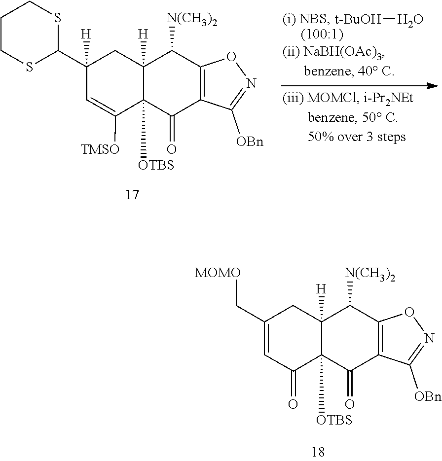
C1=C(C[MOMO])CC2([H])C([OTBS])(C1=O)C(=O)C1=C(C2[N(CH3)2])ON=C1[OBn].C1=C([TMSO])C2([OTBS])C([H])(CC1(C1SCCCS1)[H])C([N(CH3)2])C1=C(C2=O)C([OBn])=NO1.[t-BuOH]O
